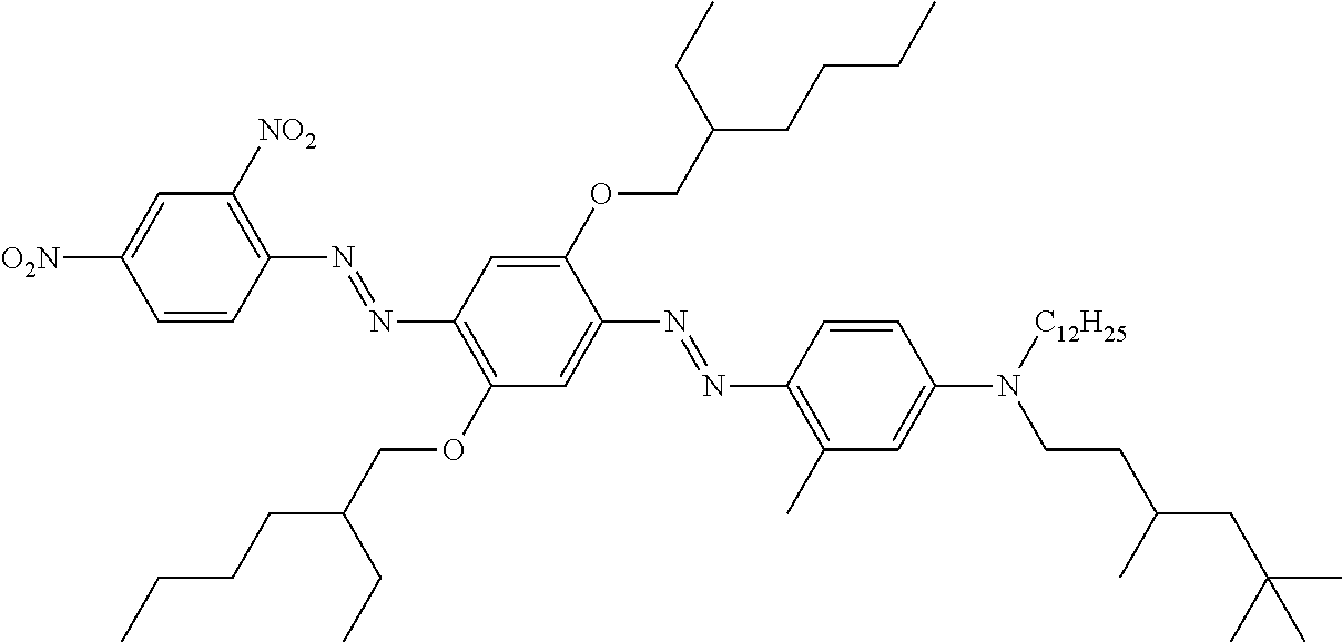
C1=CC(N=NC2=C(OCC(CCCC)CC)C=C(N=NC3=C(C)C=C(N([C12H25])CCC(CC(C)(C)C)C)C=C3)C(OCC(CCCC)CC)=C2)=C([NO2])C=C1[O2N]
